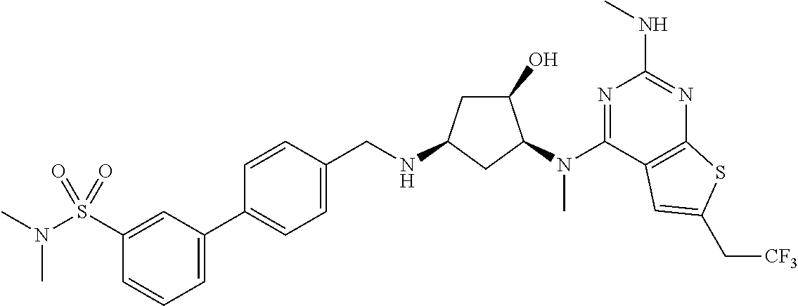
C1=CC(C2=CC=CC(S(N(C)C)(=O)=O)=C2)=CC=C1CNC1CC(O)C(N(C2=NC(NC)=NC3=C2C=C(C[CF3])S3)C)C1
